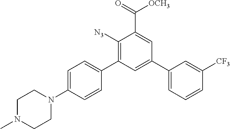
C1([N3])=C(C2=CC=C(N3CCN(C)CC3)C=C2)C=C(C2=CC=CC([CF3])=C2)C=C1C(=O)[OCH3]
